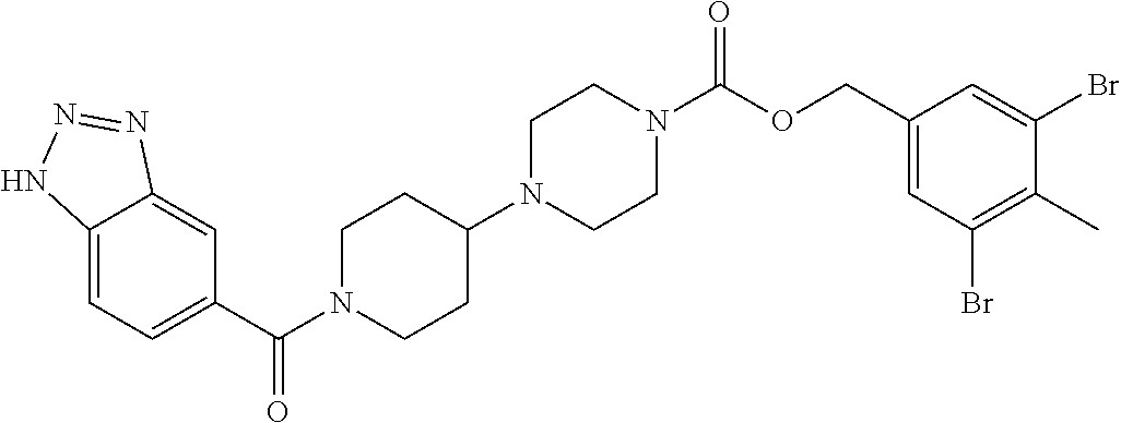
C1(C(N2CCC(N3CCN(C(OCC4=CC(Br)=C(C)C(Br)=C4)=O)CC3)CC2)=O)=CC=C2C(=C1)N=NN2
